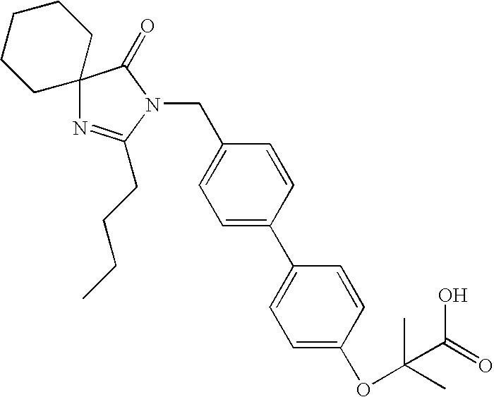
N1=C(CCCC)N(CC2=CC=C(C3=CC=C(OC(C)(C)C(O)=O)C=C3)C=C2)C(=O)C12CCCCC2
